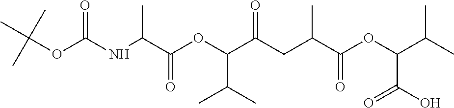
C(OC(NC(C(OC(C(CC(C(OC(C(C)C)C(O)=O)=O)C)=O)C(C)C)=O)C)=O)(C)(C)C
